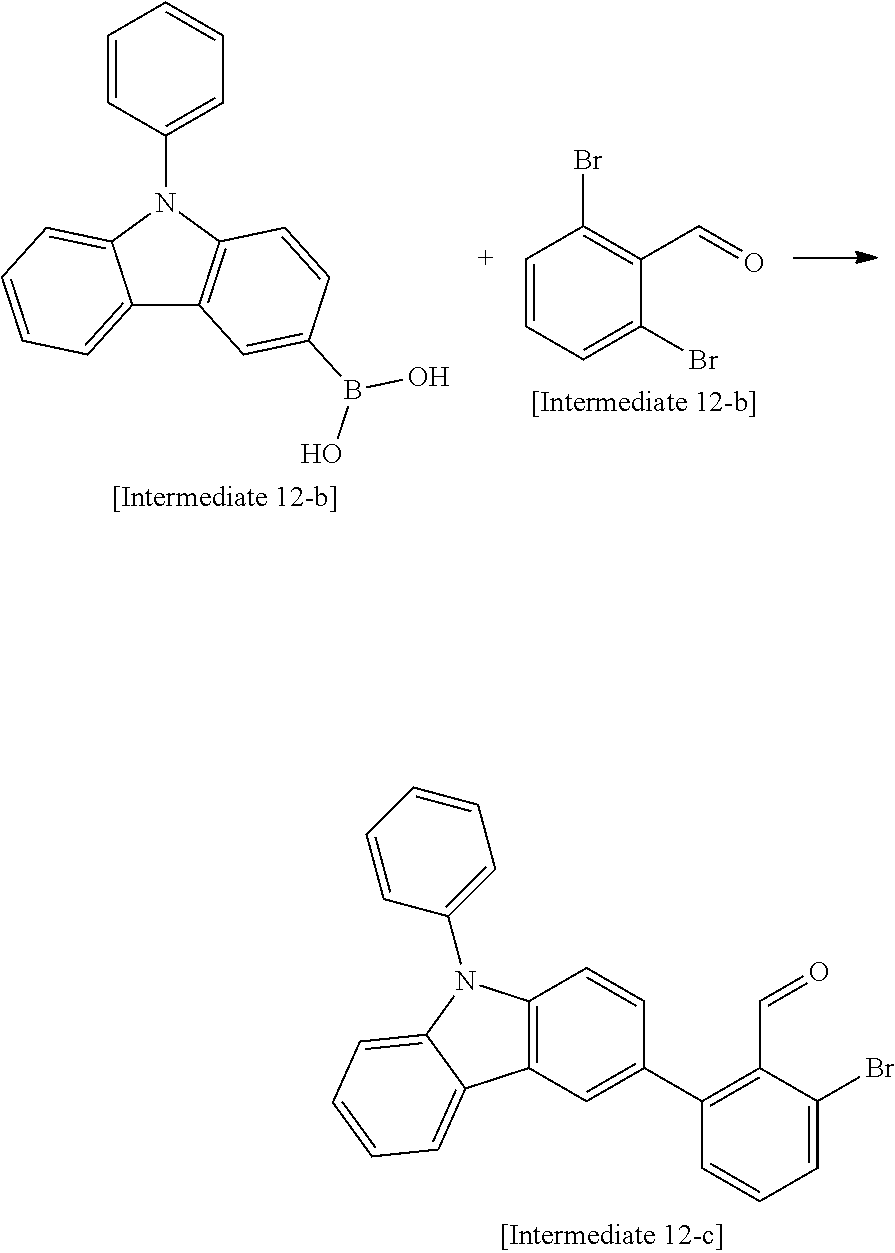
C12=CC=CC=C1N(C1=CC=CC=C1)C1=C2C=C(B(O)O)C=C1.C1=CC=C(Br)C(C=O)=C1Br.C12=C(C=C(C3=C(C=O)C(Br)=CC=C3)C=C1)C1=CC=CC=C1N2C1=CC=CC=C1
